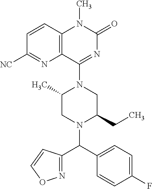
C1=CC2=C(N=C1[NC])C(N1C(C)CN(C(C3=CC=C(F)C=C3)C3=NOC=C3)C(CC)C1)=NC(=O)N2C
